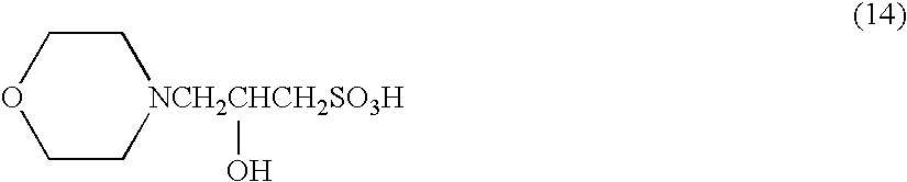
C1C[NCH2CHCH2SO3H](O)CCO1
